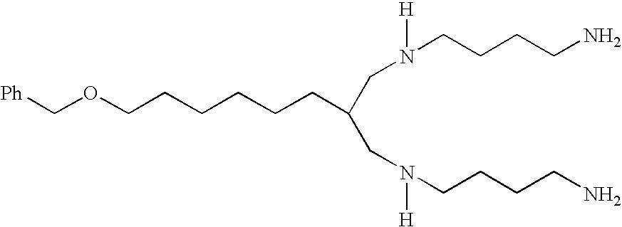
[Ph]COCCCCCCC(CN(CCCCN)[H])CN(CCCCN)[H]
